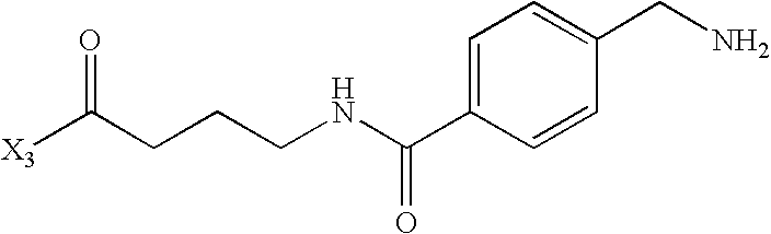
C1=C(C(NCCCC([X3])=O)=O)C=CC(CN)=C1
